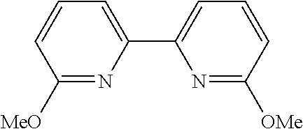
C1([MeO])=NC(C2=CC=CC([OMe])=N2)=CC=C1
